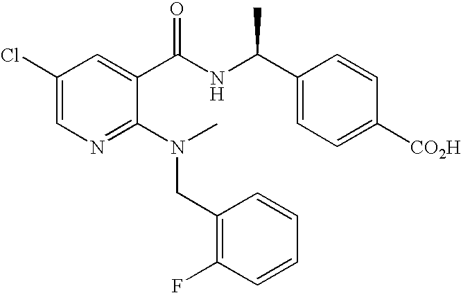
C1(Cl)=CN=C(N(CC2=C(F)C=CC=C2)C)C(C(NC(C2=CC=C([CO2H])C=C2)C)=O)=C1
